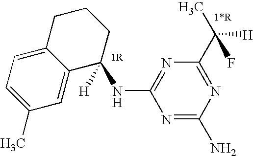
N1=C(N)N=C(C([H])(F)C)N=C1NC1([H])CCCC2=CC=C(C)C=C12
